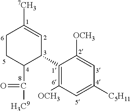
C1([C5H11])=CC([OCH3])=C(C2C=C([7CH3])CCC2C([H3C9])=O)C([OCH3])=C1
